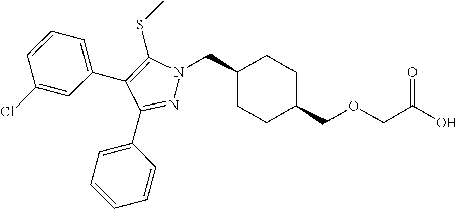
C1(CN2N=C(C3=CC=CC=C3)C(C3=CC=CC(Cl)=C3)=C2SC)CCC(COCC(O)=O)CC1
